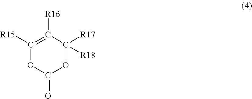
C1([R15])=C([R16])C([R17])([R18])OC(=O)O1
